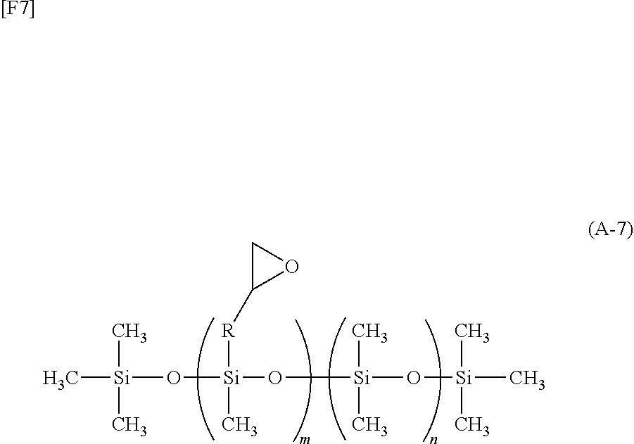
C[Si](C)(C)O[Si](C)(O[Si](C)(C)O[Si](C)(C)C)[R]C1OC1.[[F7]]
